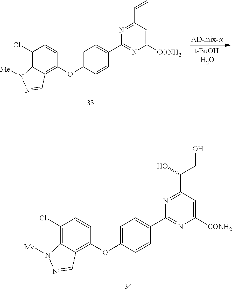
C1(Cl)=C2C(=C(OC3=CC=C(C4=NC([CONH2])=CC(C=C)=N4)C=C3)C=C1)C=NN2[Me].C1(Cl)=C2C(=C(OC3=CC=C(C4=NC([CONH2])=CC(C(CO)O)=N4)C=C3)C=C1)C=NN2[Me]
